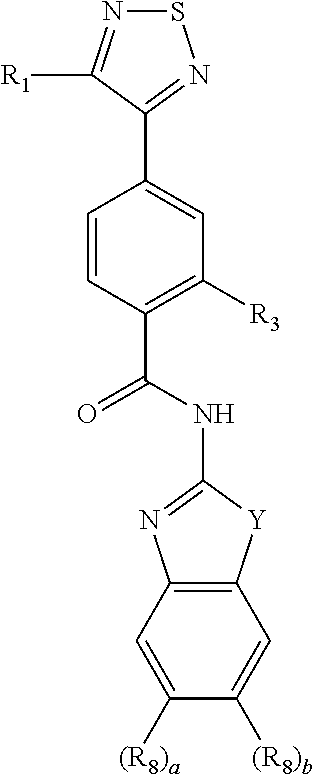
S1N=C([R1])C(C2=CC([R3])=C(C(NC3=NC4=C([Y]3)C=C([(R8)b])C([(R8)a])=C4)=O)C=C2)=N1
